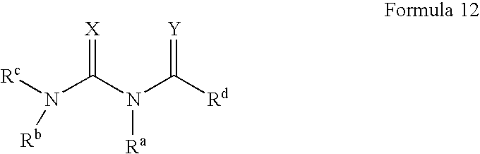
[Rc]N(C(N(C([Rd])=[Y])[Ra])=[X])[Rb]
